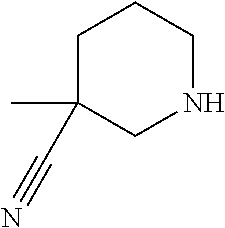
C1NCC(C#N)(C)CC1
